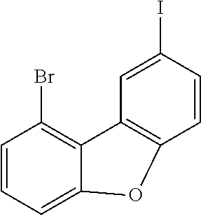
C12=C(Br)C=CC=C1OC1=C2C=C(I)C=C1
